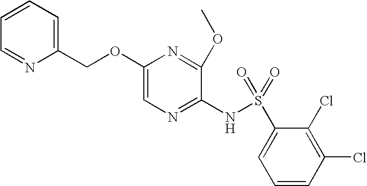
C1(OCC2=CC=CC=N2)=CN=C(NS(=O)(C2=CC=CC(Cl)=C2Cl)=O)C(OC)=N1
